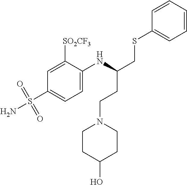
C1=CC=CC=C1SCC(NC1=CC=C(S(=O)(=O)N)C=C1[SO2CF3])CCN1CCC(O)CC1
